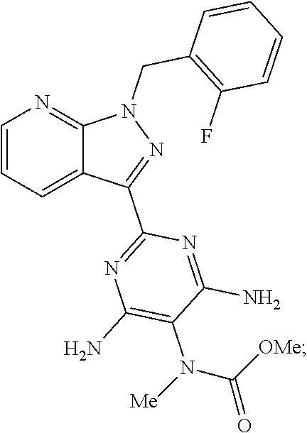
N(C1=C(N)N=C(C2=NN(CC3=C(F)C=CC=C3)C3=NC=CC=C23)N=C1N)(C(=O)[OMe])[Me]
